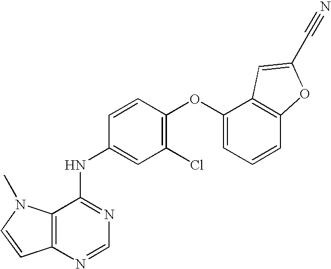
C12=C(N=CN=C1NC1=CC(Cl)=C(OC3=CC=CC4=C3C=C(C#N)O4)C=C1)C=CN2C
